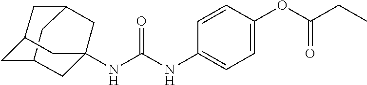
N(C(NC1=CC=C(OC(CC)=O)C=C1)=O)C12CC3CC(CC(C1)C3)C2
